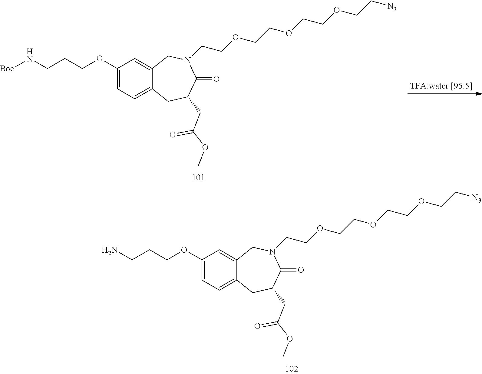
C1(OCCCN[Boc])=CC=C2C(=C1)CN(CCOCCOCCOCC[N3])C(=O)C(CC(=O)OC)C2.C1(OCCCN)=CC=C2C(=C1)CN(CCOCCOCCOCC[N3])C(=O)C(CC(=O)OC)C2
